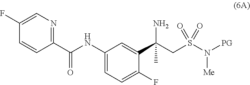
C(CS(N([PG])[Me])(=O)=O)(N)(C)C1=CC(NC(C2=NC=C(F)C=C2)=O)=CC=C1F
